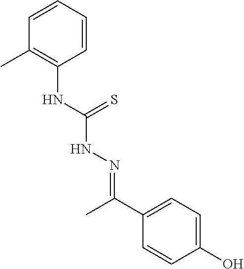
C1=CC=CC(NC(NN=C(C2=CC=C(O)C=C2)C)=S)=C1C
